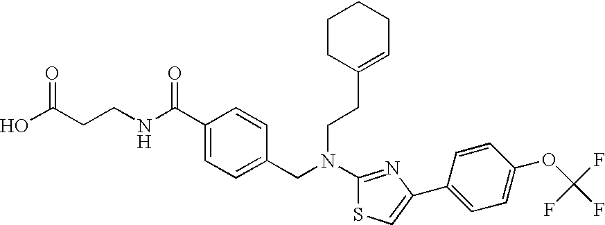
N(C1=NC(C2=CC=C(OC(F)(F)F)C=C2)=CS1)(CC1=CC=C(C(NCCC(O)=O)=O)C=C1)CCC1=CCCCC1
